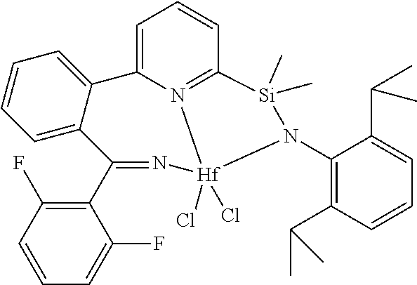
C1(N2[Si](C)(C)C3=N4C(=CC=C3)C3=CC=CC=C3C(C3=C(F)C=CC=C3F)=N[Hf]24(Cl)Cl)=C(C(C)C)C=CC=C1C(C)C
